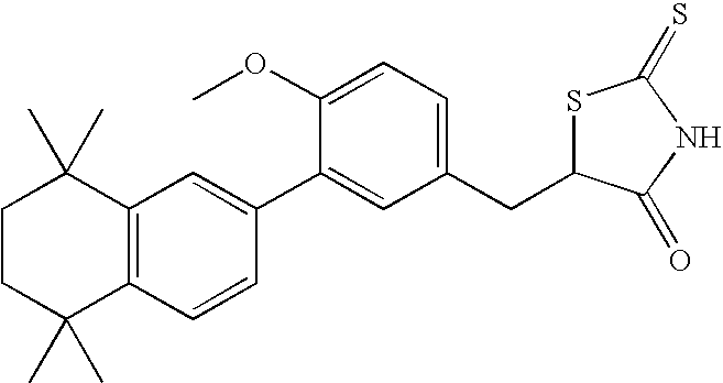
C1CC(C)(C)C2=C(C1(C)C)C=C(C1=CC(CC3SC(=S)NC3=O)=CC=C1OC)C=C2
